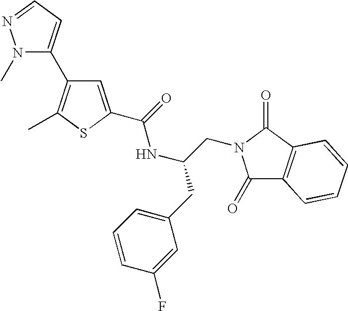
C1=C(C(=O)NC(CN2C(=O)C3=C(C2=O)C=CC=C3)CC2=CC=CC(F)=C2)SC(C)=C1C1=CC=NN1C
